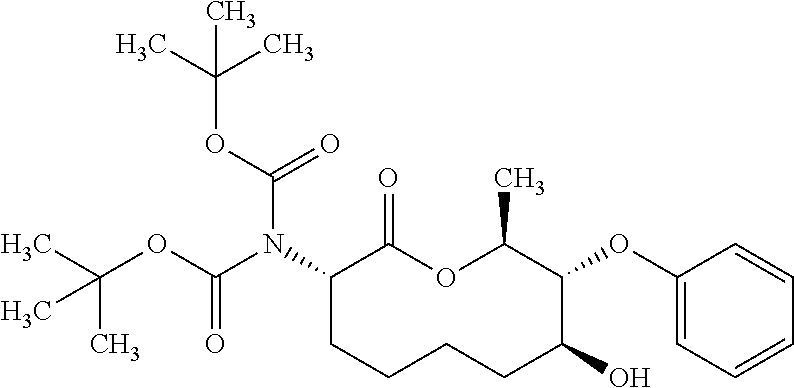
C1(N(C(OC(C)(C)C)=O)C(OC(C)(C)C)=O)CCCCC(O)C(OC2=CC=CC=C2)C(C)OC1=O
